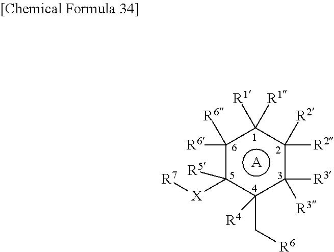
C1([R6])([R6])C([X][R7])([R5])c(C[R6])([R4])c([R3])([R3])c([R2])([R2])C1([R1])[R1].[A]
